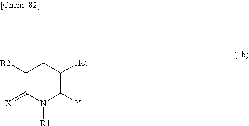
C1([R2])C(=[X])N([R1])C([Y])=C([Het])C1
